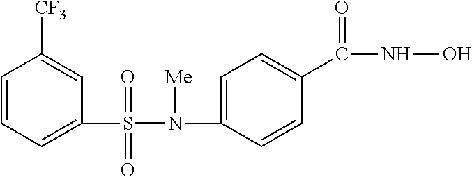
C1=CC=C(S(=O)(=O)N(C2=CC=C(C(=O)NO)C=C2)[Me])C=C1[CF3]
